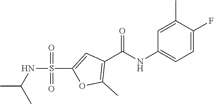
C1=C(F)C(C)=CC(NC(=O)C2=C(C)OC(S(=O)(=O)NC(C)C)=C2)=C1
